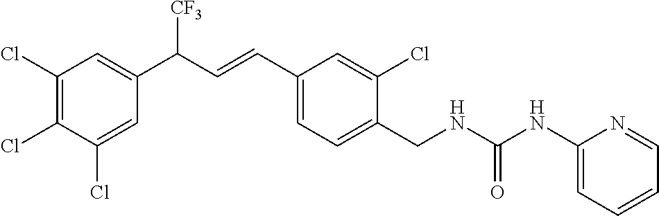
C1(Cl)=C(Cl)C(Cl)=CC(C(C=CC2=CC=C(CNC(=O)NC3=CC=CC=N3)C(Cl)=C2)[CF3])=C1
